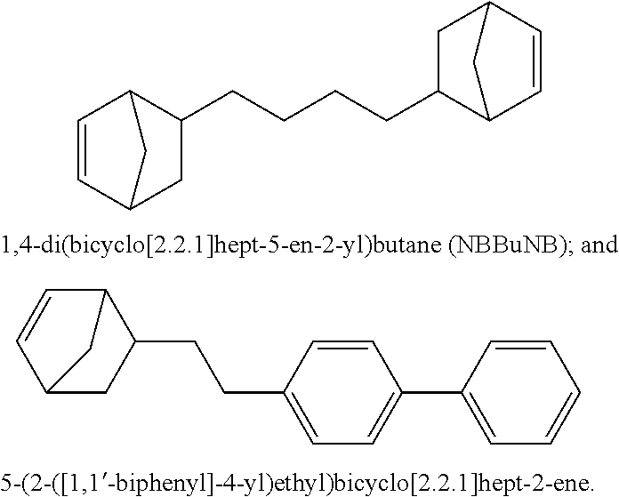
C1=CC2CC(CCCCC3CC4C=CC3C4)C1C2.C1C(CCC2=CC=C(C3=CC=CC=C3)C=C2)C2C=CC1C2
